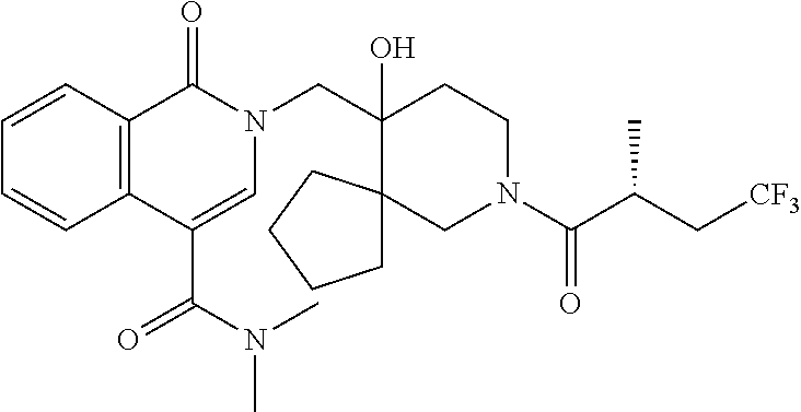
C(C1(O)CCN(C(C(C[CF3])C)=O)CC12CCCC2)N1C(=O)C2=C(C(C(N(C)C)=O)=C1)C=CC=C2
